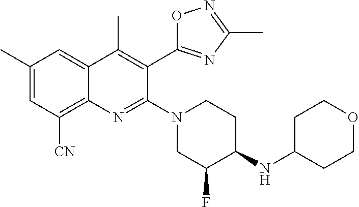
C12=C([CN])C=C(C)C=C1C(C)=C(C1=NC(C)=NO1)C(N1CCC(NC3CCOCC3)C(F)C1)=N2
